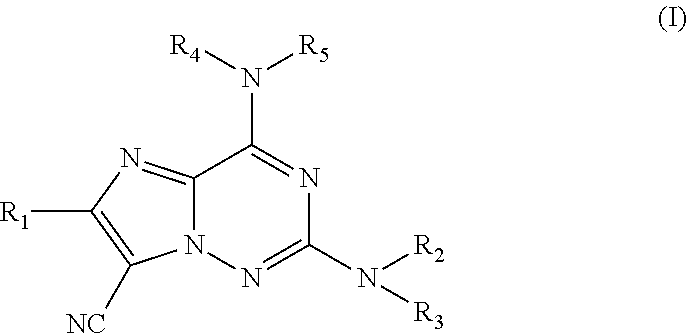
C12=NC([R1])=C([NC])N1N=C(N([R2])[R3])N=C2N([R4])[R5]
